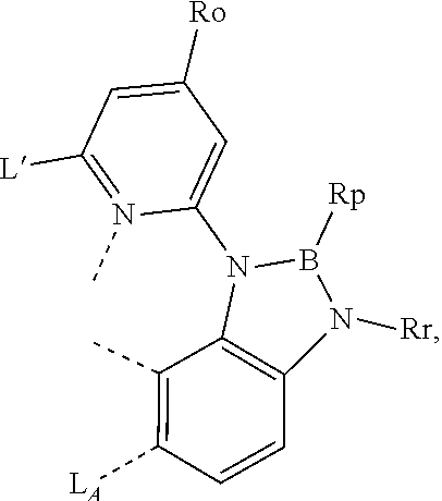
N1(C)=C([L])C=C([Ro])C=C1N1B([Rp])N([Rr])C2=C1C(C)=C([LA])C=C2
